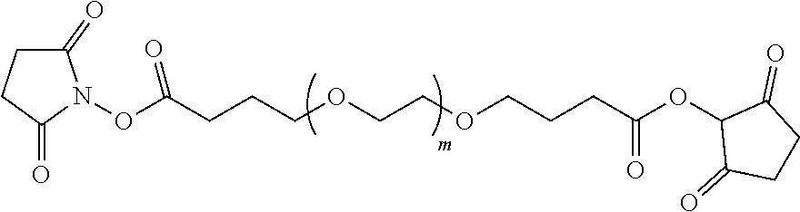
O(C(CCCOCCOCCCC(OC1C(=O)CCC1=O)=O)=O)N1C(=O)CCC1=O
